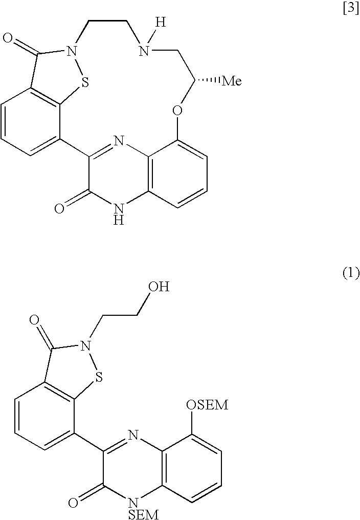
C12=NC3=C(NC1=O)C=CC=C3OC([Me])CN([H])CCN1SC3=C(C=CC=C23)C1=O.C1(C2=CC=CC3=C2SN(CCO)C3=O)=NC2=C([NSEM]C1=O)C=CC=C2[OSEM]
